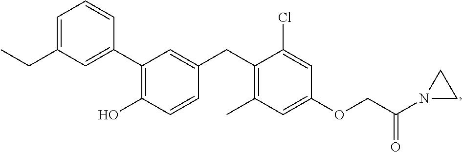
C1(C2=C(O)C=CC(CC3=C(C)C=C(OCC(N4CC4)=O)C=C3Cl)=C2)=CC(CC)=CC=C1
